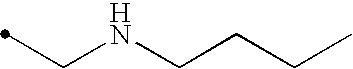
C(NCCCC)C
